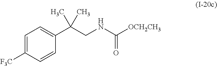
C1=C([F3C])C=CC(C(CNC([OCH2CH3])=O)(C)C)=C1
